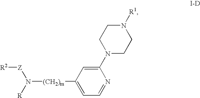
[R2][Z]N([R])[(CH2)m]C1=CC=NC(N2CCN([R1])CC2)=C1
